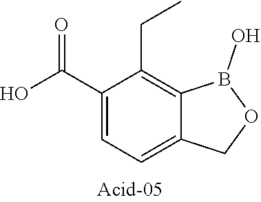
C1(C(O)=O)=CC=C2C(=C1CC)B(O)OC2
